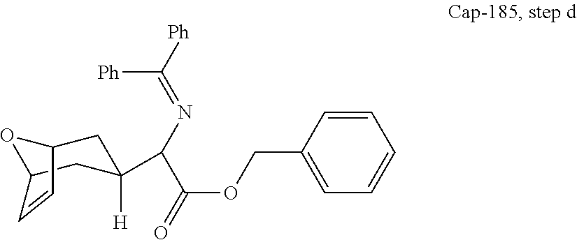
O1C2CC(C(N=C([Ph])[Ph])C(OCC3=CC=CC=C3)=O)([H])CC1C=C2
